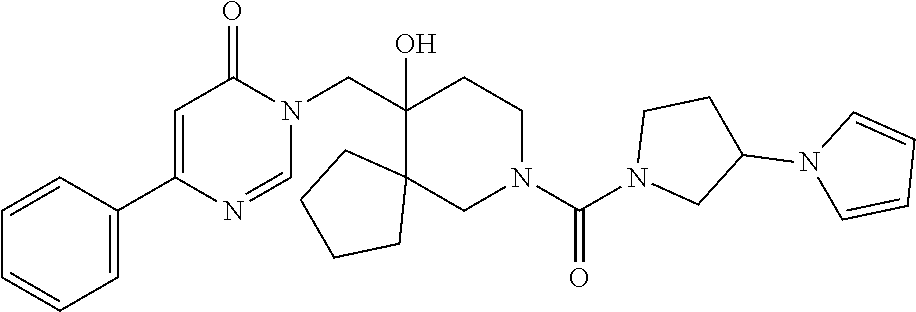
C1(CN2C(=O)C=C(C3=CC=CC=C3)N=C2)(O)C2(CN(C(N3CC(N4C=CC=C4)CC3)=O)CC1)CCCC2
